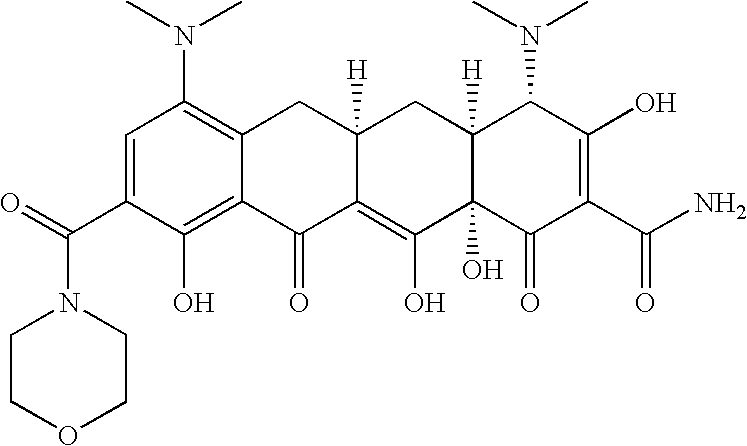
O=C(C1=CC(N(C)C)=C2C(=C1O)C(=O)C1=C(O)C3(O)C([H])(CC1([H])C2)C(N(C)C)C(O)=C(C(N)=O)C3=O)N1CCOCC1
